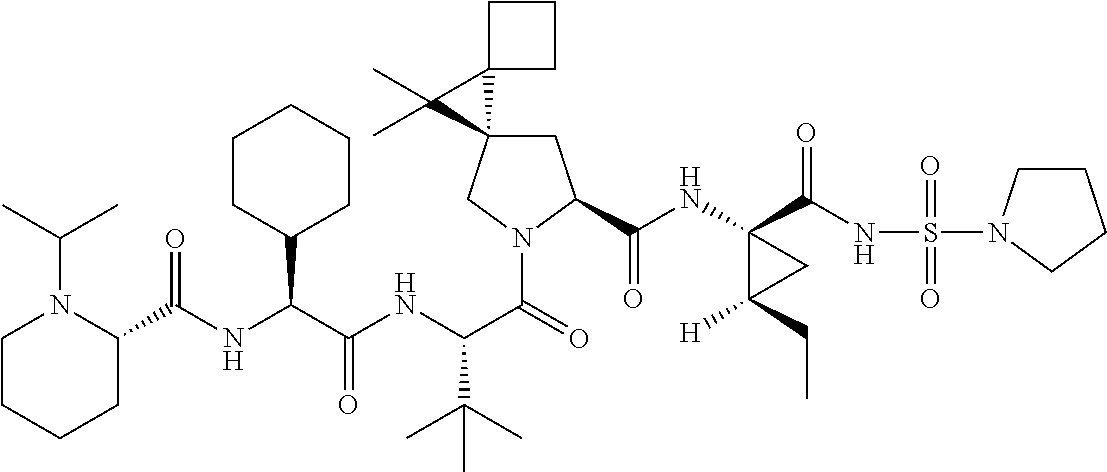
C1C2(CN(C(=O)C(NC(C(NC(C3N(C(C)C)CCCC3)=O)C3CCCCC3)=O)C(C)(C)C)C1C(NC1(C(NS(=O)(=O)N3CCCC3)=O)C([H])(CC)C1)=O)C1(C2(C)C)CCC1
